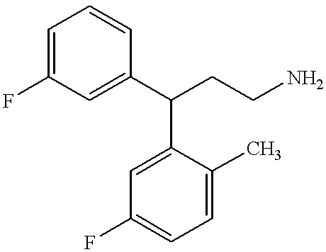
C1=C(C(CCN)C2=CC(F)=CC=C2C)C=CC=C1F
